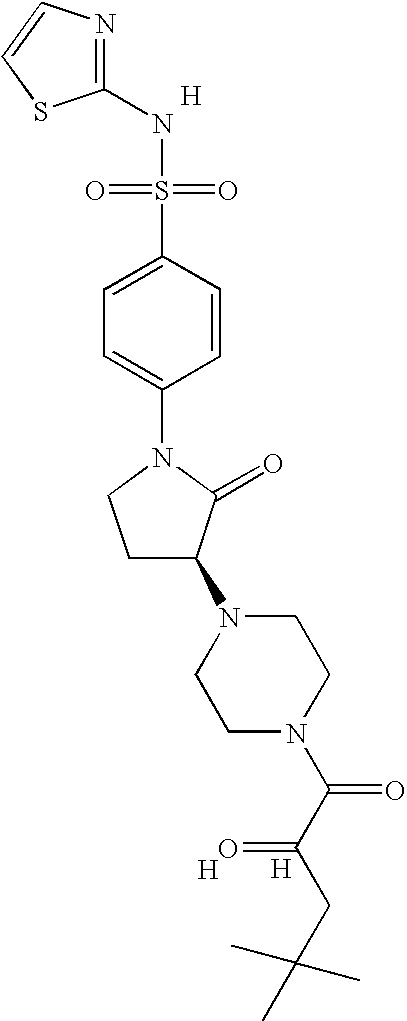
N1=C(NS(=O)(=O)C2=CC=C(N3CCC(N4CCN(C(C(CC(C)(C)C)=O)=O)CC4)C3=O)C=C2)SC=C1.[H].[H].[H]
